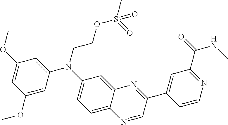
C1(OC)=CC(N(C2=CC=C3C(=C2)N=C(C2=CC(C(=O)NC)=NC=C2)C=N3)CCOS(=O)(C)=O)=CC(OC)=C1
